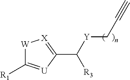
[W]1C([R1])=[U]C(C([R3])[Y]CC#C)=[X]1
